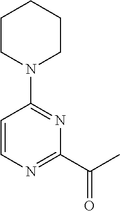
C1=CN=C(C(C)=O)N=C1N1CCCCC1
